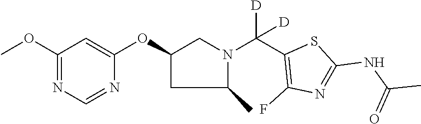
C1(OC)=NC=NC(OC2CN(C(C3=C(F)N=C(NC(C)=O)S3)([D])[D])C(C)C2)=C1
